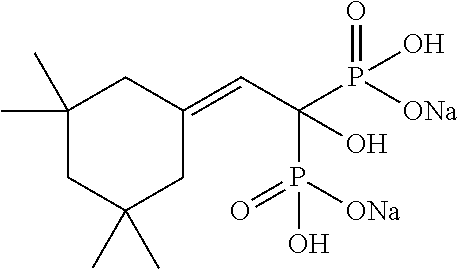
C1(=CC(P([ONa])(=O)O)(P([ONa])(=O)O)O)CC(C)(C)CC(C)(C)C1
